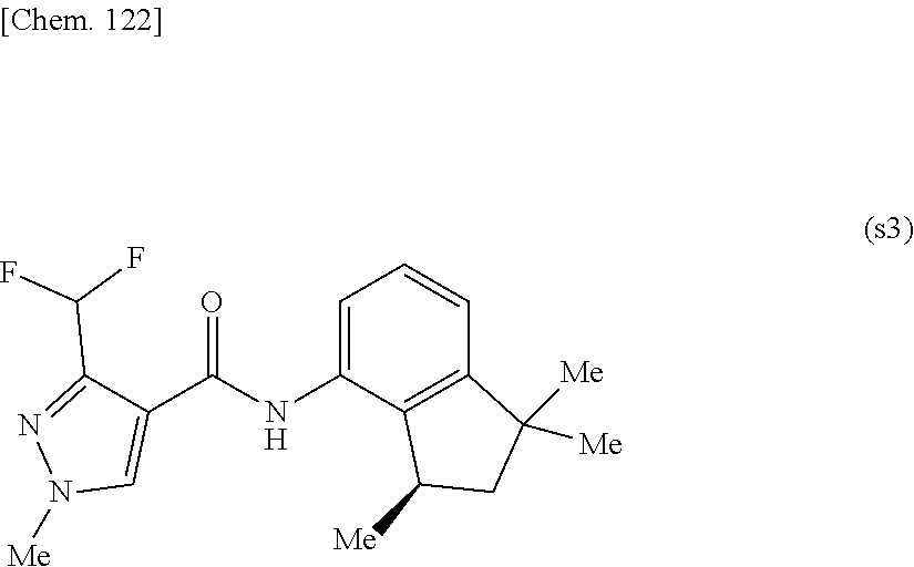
C1=C(NC(C2=CN([Me])N=C2C(F)F)=O)C2=C(C=C1)C([Me])([Me])CC2[Me]
